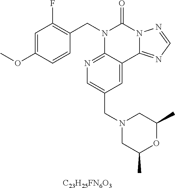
[C23H25FN6O3].C1=C(OC)C=CC(CN2C3=NC=C(CN4CC(C)OC(C)C4)C=C3C3=NC=NN3C2=O)=C1F
